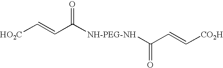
[NH-PEG-NH](C(C=C[CO2H])=O)C(=O)C=C[HO2C]
